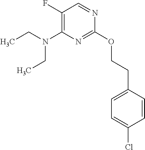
C1(OCCC2=CC=C(Cl)C=C2)=NC(N(CC)CC)=C(F)C=N1
